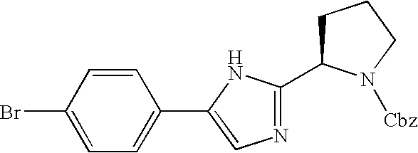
N1=C(C2CCCN2[Cbz])NC(C2=CC=C(Br)C=C2)=C1
